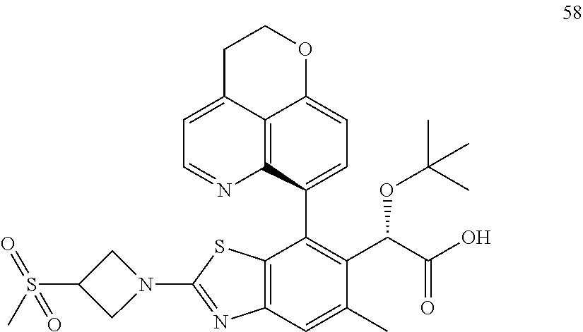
C12=C(C=C(C)C(C(C(O)=O)OC(C)(C)C)=C1C1=CC=C3C4=C1N=CC=C4CCO3)N=C(N1CC(S(C)(=O)=O)C1)S2
